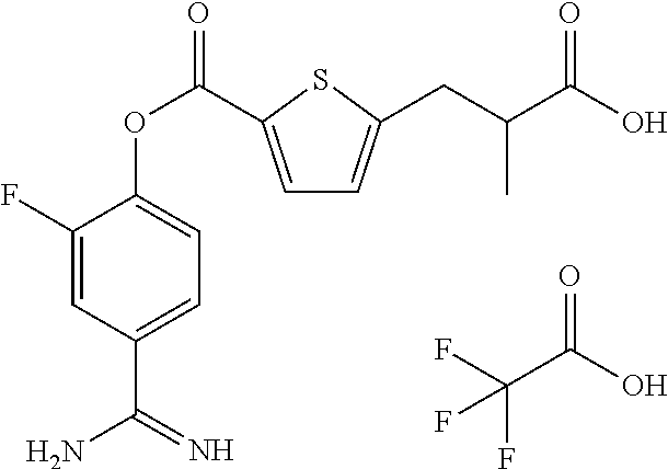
C1=C(C(OC2=CC=C(C(N)=N)C=C2F)=O)SC(CC(C(O)=O)C)=C1.FC(C(O)=O)(F)F
